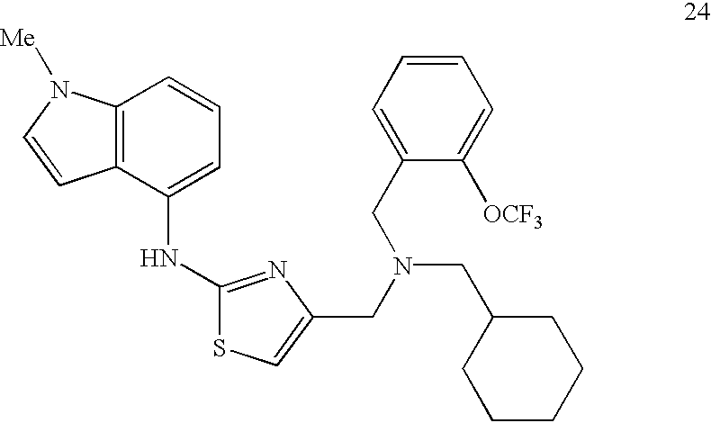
C12=C(C(NC3=NC(CN(CC4CCCCC4)CC4=CC=CC=C4[OCF3])=CS3)=CC=C1)C=CN2[Me]
